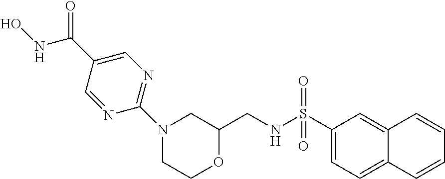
C1C(CNS(C2=CC=C3C(=C2)C=CC=C3)(=O)=O)OCCN1C1=NC=C(C(=O)NO)C=N1
